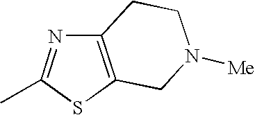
C12=C(SC(C)=N1)CN([Me])CC2
